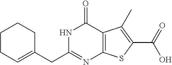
C1C=C(CC2=NC3=C(C(=O)N2)C(C)=C(C(=O)O)S3)CCC1
